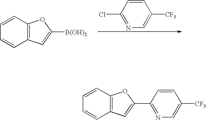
C1=CC(Cl)=NC=C1[CF3].C1=CC2=C(C=C1)C=C([B(OH)2])O2.C1=CC2=C(C=C1)C=C(C1=NC=C([CF3])C=C1)O2
